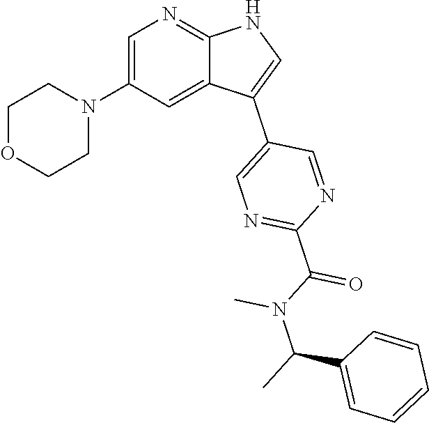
C1OCCN(C2=CN=C3C(=C2)C(C2=CN=C(C(N(C(C)C4=CC=CC=C4)C)=O)N=C2)=CN3)C1
